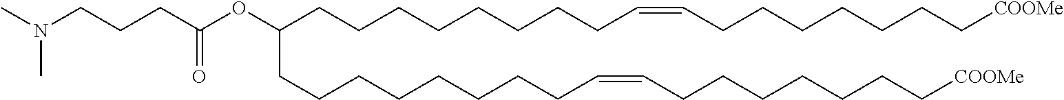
CN(CCCC(OC(CCCCCCCCC=CCCCCCCC[COOMe])CCCCCCCCC=CCCCCCCC[COOMe])=O)C
